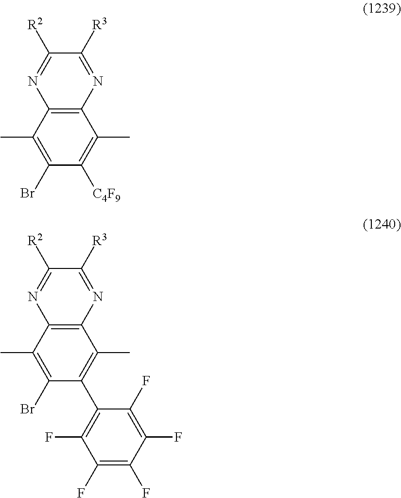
C1([R3])=NC2=C(N=C1[R2])C(C)=C(Br)C([C4F9])=C2C.C1([R3])=NC2=C(N=C1[R2])C(C)=C(Br)C(C1=C(F)C(F)=C(F)C(F)=C1F)=C2C
